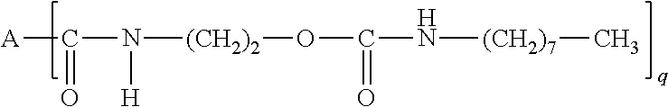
[A]C(=O)N([(CH2)2]OC(=O)N[(CH2)7]C)[H]
